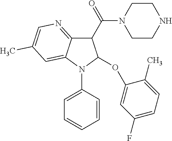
C1(C(=O)N2CCNCC2)C2=NC=C(C)C=C2N(C2=CC=CC=C2)C1OC1=CC(F)=CC=C1C
